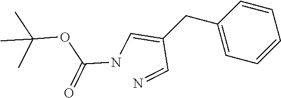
C1=CC=CC(CC(=CNC(=O)OC(C)(C)C)C=N)=C1
